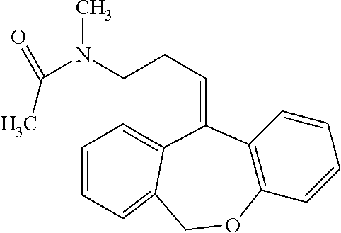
C(CCN(C(=O)C)C)=C1C2=C(C=CC=C2)OCC2=CC=CC=C21
